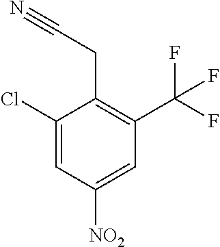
C1(Cl)=CC([NO2])=CC(C(F)(F)F)=C1CC#N
